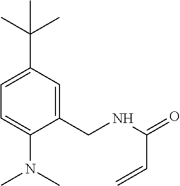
C1(C(C)(C)C)=CC=C(N(C)C)C(CNC(=O)C=C)=C1
